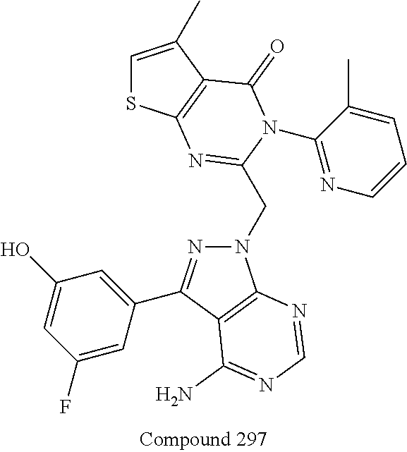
C1=C(C)C2=C(S1)N=C(CN1N=C(C3=CC(O)=CC(F)=C3)C3=C1N=CN=C3N)N(C1=NC=CC=C1C)C2=O
